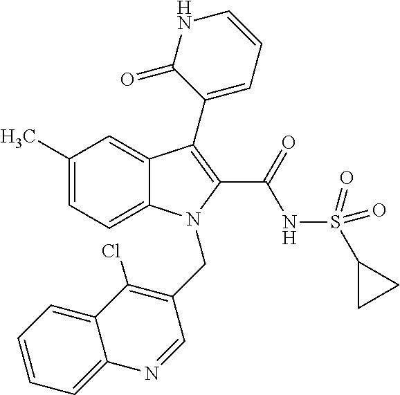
C12=CC=C(C)C=C1C(C1=CC=CNC1=O)=C(C(=O)NS(C1CC1)(=O)=O)N2CC1=C(Cl)C2=CC=CC=C2N=C1
